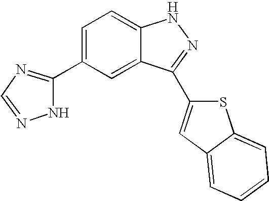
C1(C2=NC=NN2)=CC=C2C(=C1)C(C1=CC3=CC=CC=C3S1)=NN2
